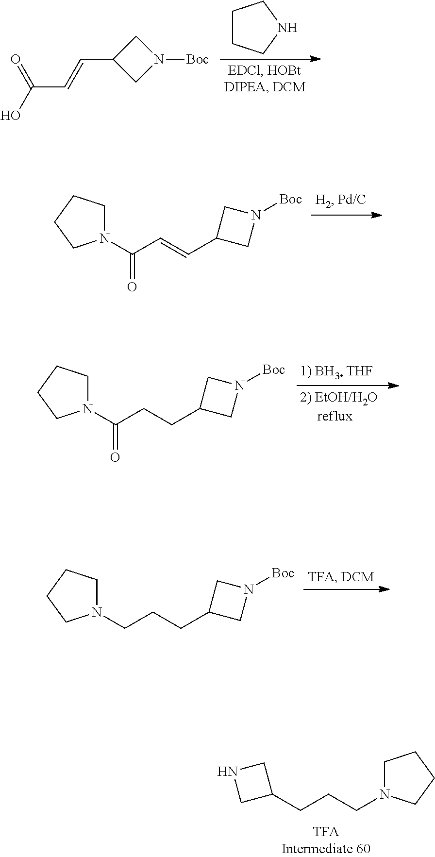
OC(C=CC1CN([Boc])C1)=O.C1CCNC1.N1(C(C=CC2CN([Boc])C2)=O)CCCC1.N1(CCCC2CN([Boc])C2)CCCC1.N1(C(CCC2CN([Boc])C2)=O)CCCC1.N1(CCCC2CNC2)CCCC1
